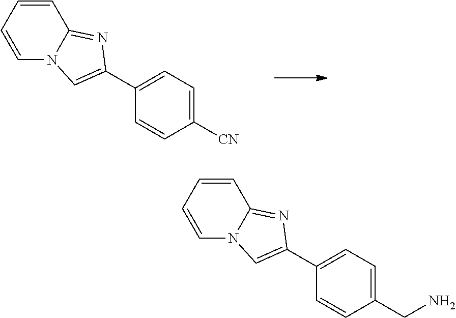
C1=CC=CN2C1=NC(C1=CC=C([CN])C=C1)=C2.C1=CC=CN2C1=NC(C1=CC=C(CN)C=C1)=C2
